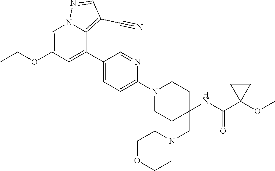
C1=C(OCC)C=C(C2=CC=C(N3CCC(CN4CCOCC4)(NC(=O)C4(OC)CC4)CC3)N=C2)C2=C(C#N)C=NN12
